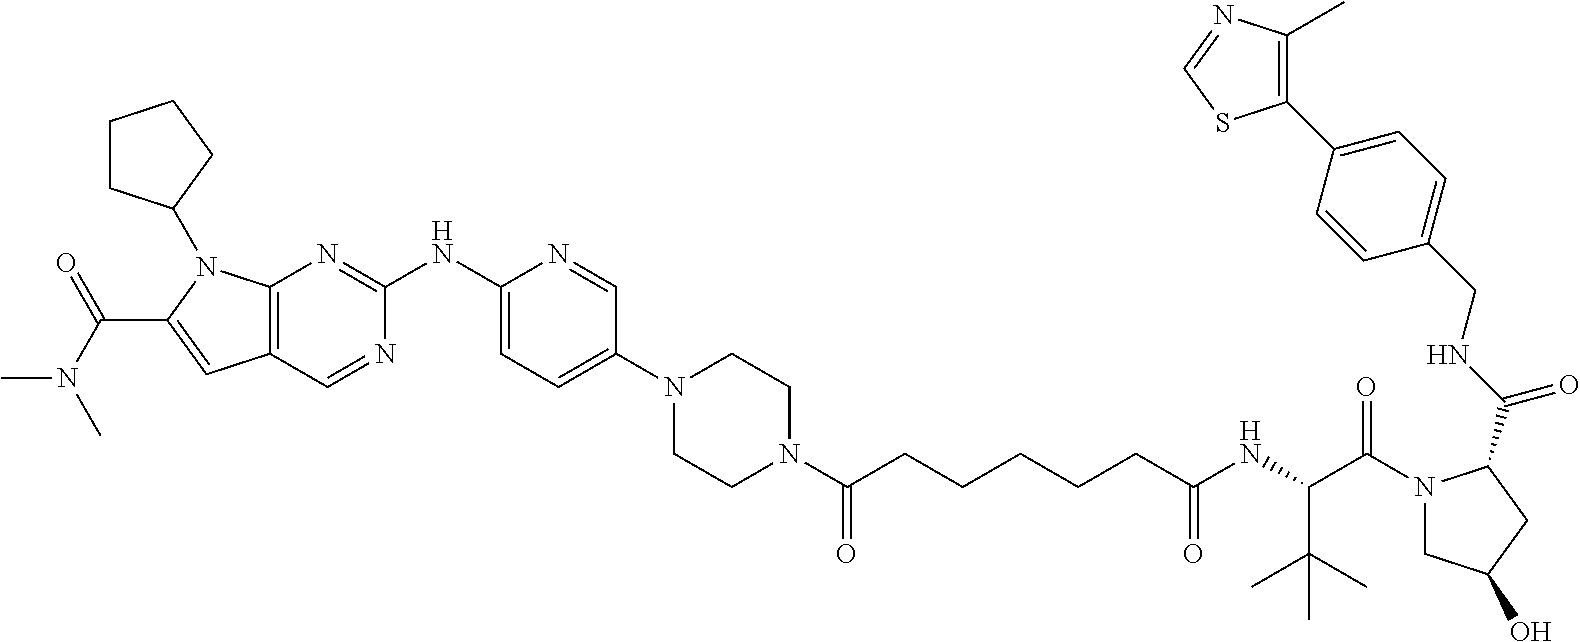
C12=C(N=C(NC3=CC=C(N4CCN(C(CCCCCC(NC(C(=O)N5CC(O)CC5C(=O)NCC5=CC=C(C6=C(C)N=CS6)C=C5)C(C)(C)C)=O)=O)CC4)C=N3)N=C1)N(C1CCCC1)C(C(N(C)C)=O)=C2
